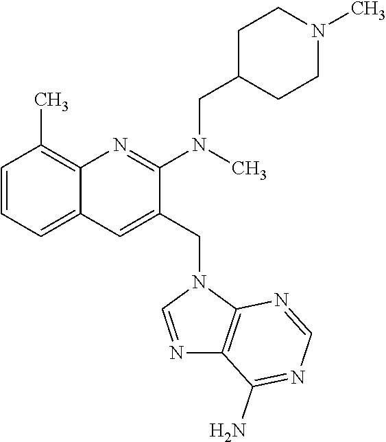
C1=CC=C2C(=C1C)N=C(N(C)CC1CCN(C)CC1)C(CN1C=NC3=C1N=CN=C3N)=C2
